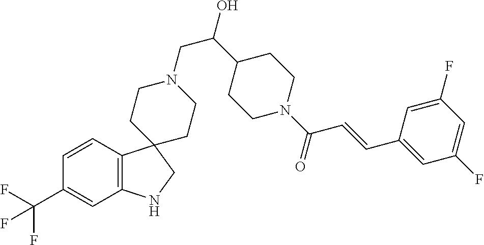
C1=CC2=C(C=C1C(F)(F)F)NCC21CCN(CC(O)C2CCN(C(C=CC3=CC(F)=CC(F)=C3)=O)CC2)CC1
